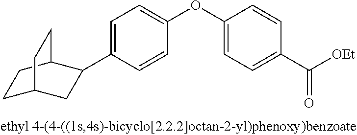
C1=C(C2CC3CCC2CC3)C=CC(OC2=CC=C(C([OEt])=O)C=C2)=C1
